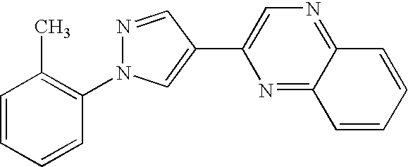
N1=CC(C2=CN=C3C(=N2)C=CC=C3)=CN1C1=C(C)C=CC=C1
